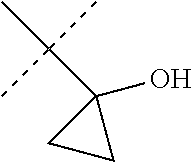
C1(O)(C(C)(C)C)CC1
